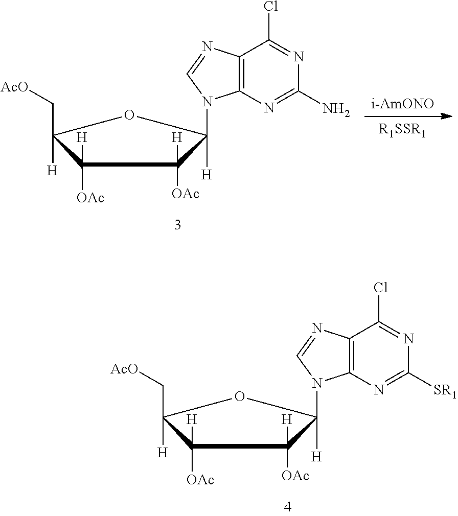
C1([OAc])([H])C([H])(C[AcO])OC([H])(N2C3=C(N=C2)C(Cl)=NC([SR1])=N3)C1([OAc])[H].C1([OAc])([H])C([H])(C[AcO])OC([H])(N2C3=C(N=C2)C(Cl)=NC(N)=N3)C1([OAc])[H].[i-AmONO].[R1SSR1]
